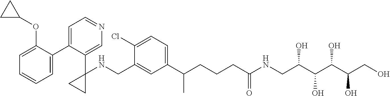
C1(C2=CC=NC=C2C2(NCC3=CC(C(CCCC(NCC(C(C(C(CO)O)O)O)O)=O)C)=CC=C3Cl)CC2)=CC=CC=C1OC1CC1
